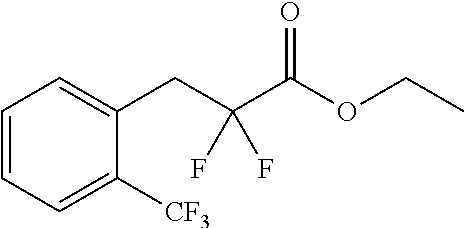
C1=CC=C(CC(C(OCC)=O)(F)F)C([CF3])=C1
